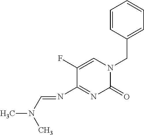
C1(=O)N(CC2=CC=CC=C2)C=C(F)C(N=CN(C)C)=N1
